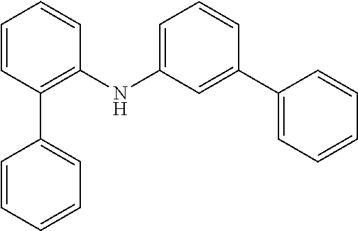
C1=CC(C2=CC=CC=C2)=C(NC2=CC=CC(C3=CC=CC=C3)=C2)C=C1
